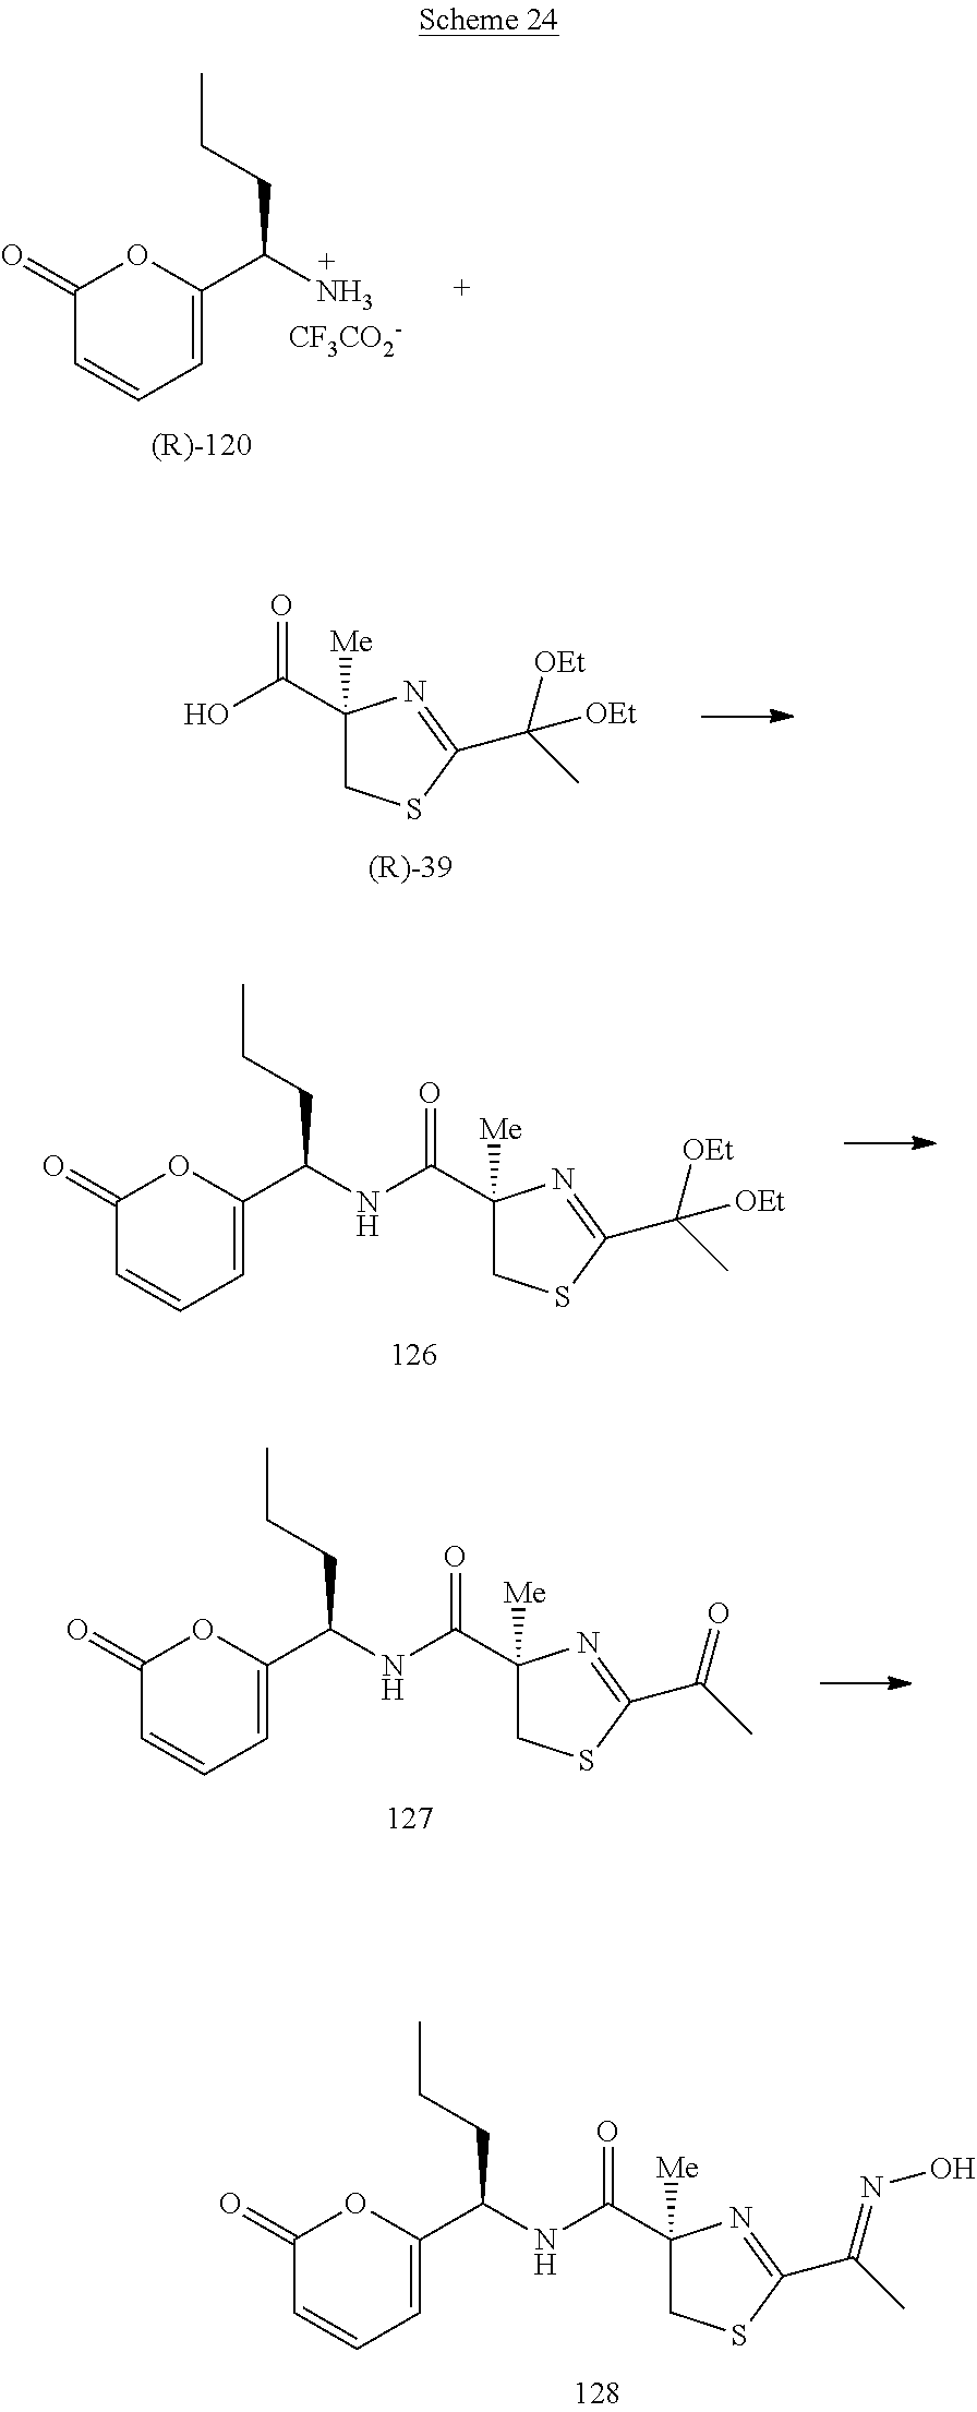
C1(=O)C=CC=C(C(CCC)N)O1.[CF3CO2-].C1(C(O)=O)([Me])CSC(C([OEt])(C)[OEt])=N1.C1(C(NC(C2=CC=CC(=O)O2)CCC)=O)([Me])CSC(C([OEt])(C)[OEt])=N1.C1(C(NC(C2=CC=CC(=O)O2)CCC)=O)([Me])CSC(C(=O)C)=N1.C1(C(NC(C2=CC=CC(=O)O2)CCC)=O)([Me])CSC(C(=NO)C)=N1
